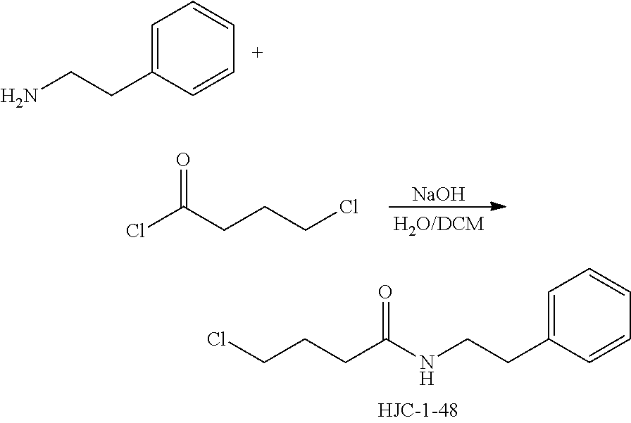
C1=C(CCN)C=CC=C1.ClC(CCCCl)=O.[NaOH].ClCCCC(NCCC1=CC=CC=C1)=O
